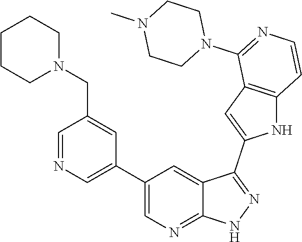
C1(C2=CN=CC(CN3CCCCC3)=C2)=CN=C2C(=C1)C(C1=CC3=C(N1)C=CN=C3N1CCN(C)CC1)=NN2
